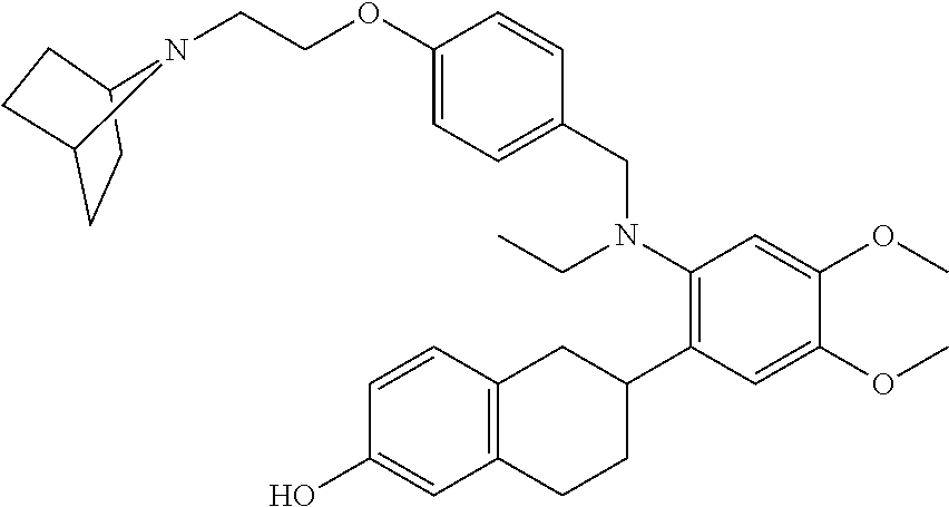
C1=CC2=C(C=C1O)CCC(C1=C(N(CC)CC3=CC=C(OCCN4C5CCC4CC5)C=C3)C=C(OC)C(OC)=C1)C2
